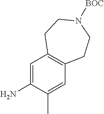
C1=C(N)C(C)=CC2=C1CCN([BOC])CC2
